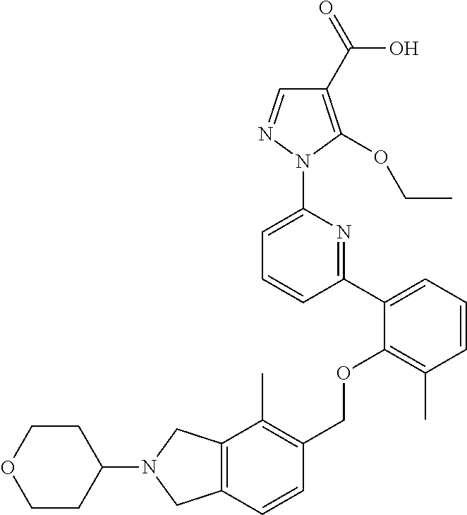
C1(C2=CC=CC(C)=C2OCC2=C(C)C3=C(C=C2)CN(C2CCOCC2)C3)=NC(N2N=CC(C(=O)O)=C2OCC)=CC=C1
